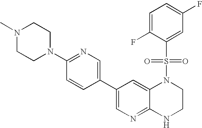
N1(C)CCN(C2=NC=C(C3=CN=C4C(=C3)N(S(C3=CC(F)=CC=C3F)(=O)=O)CCN4)C=C2)CC1
